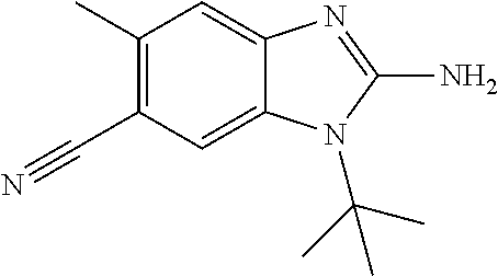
C1(C)=C(C#N)C=C2C(=C1)N=C(N)N2C(C)(C)C
